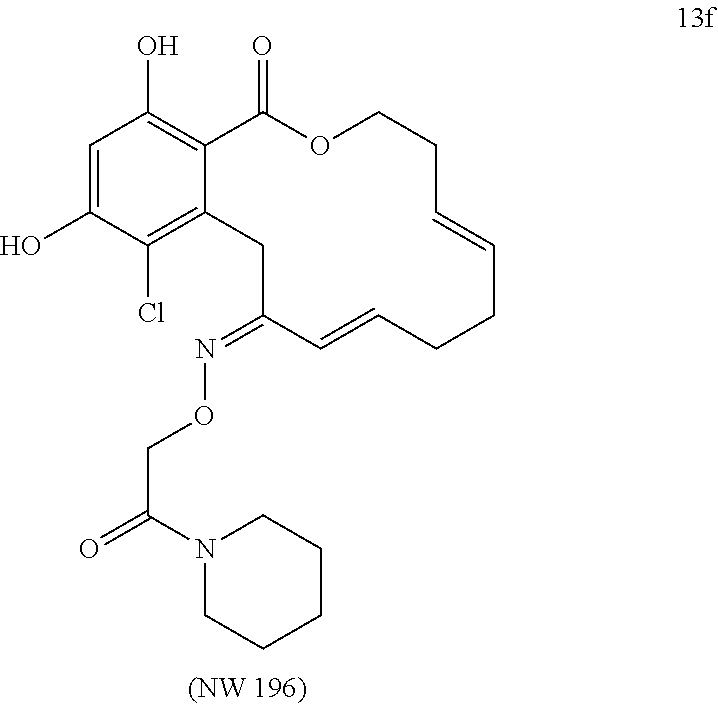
C1=C(O)C(Cl)=C2C(=C1O)C(=O)OCCC=CCCC=CC(=NOCC(N1CCCCC1)=O)C2
